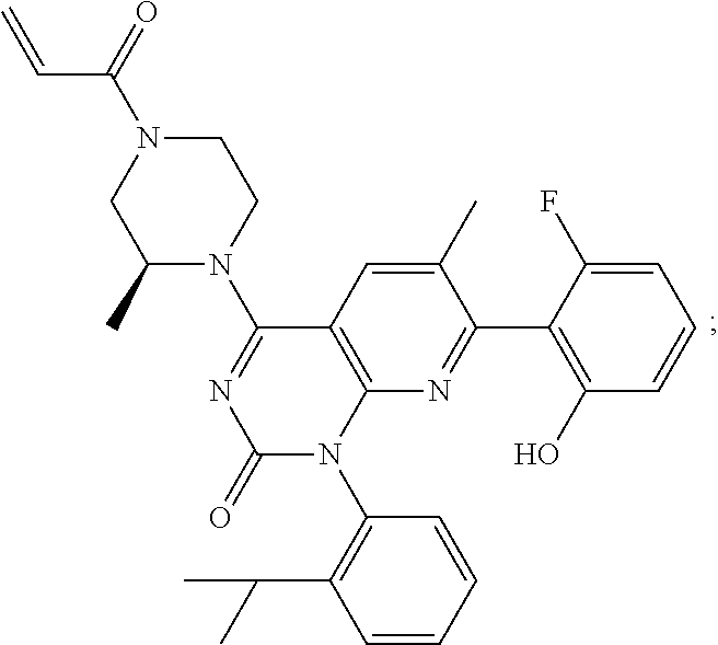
C1(C)=CC2=C(N=C1C1=C(O)C=CC=C1F)N(C1=C(C(C)C)C=CC=C1)C(=O)N=C2N1CCN(C(=O)C=C)CC1C
